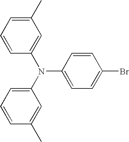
C1=CC(N(C2=CC=CC(C)=C2)C2=CC=C(Br)C=C2)=CC(C)=C1
